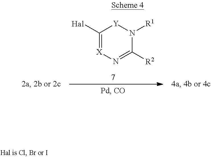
C1([Hal])=[X]N=C([R2])N([R1])[Y]1
